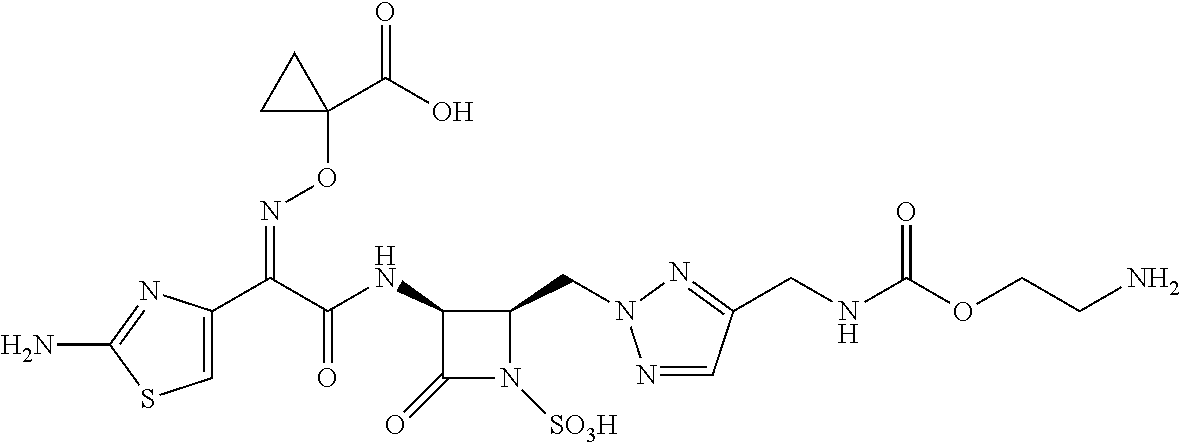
C1=C(C(C(NC2C(=O)N([SO3H])C2CN2N=CC(CNC(OCCN)=O)=N2)=O)=NOC2(C(=O)O)CC2)N=C(N)S1
